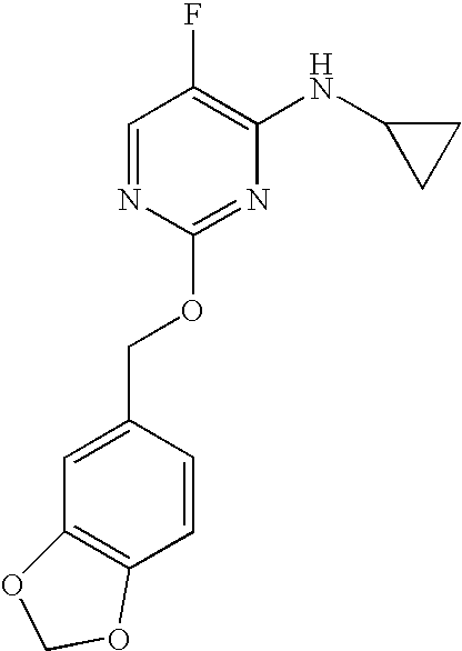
C1=NC(OCC2=CC3=C(C=C2)OCO3)=NC(NC2CC2)=C1F
